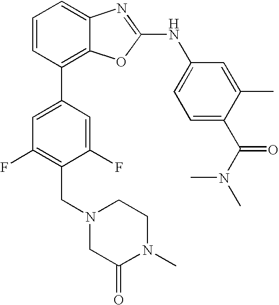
C1=CC(C2=CC(F)=C(CN3CC(=O)N(C)CC3)C(F)=C2)=C2C(=C1)N=C(NC1=CC=C(C(N(C)C)=O)C(C)=C1)O2
